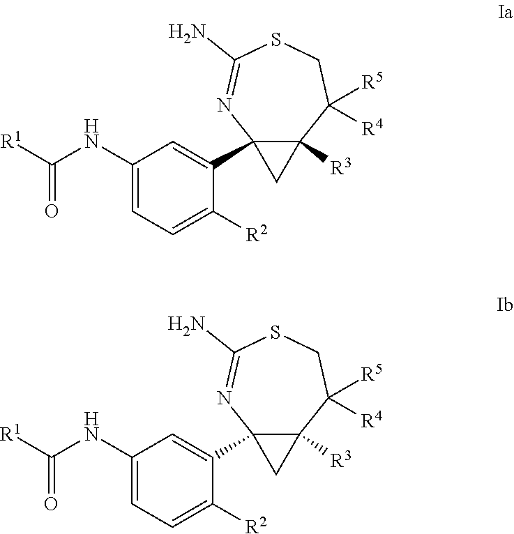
[R1]C(NC1=CC=C([R2])C(C23C([R3])(C2)C([R5])([R4])CSC(N)=N3)=C1)=O.[R1]C(NC1=CC=C([R2])C(C23C([R3])(C2)C([R5])([R4])CSC(N)=N3)=C1)=O
